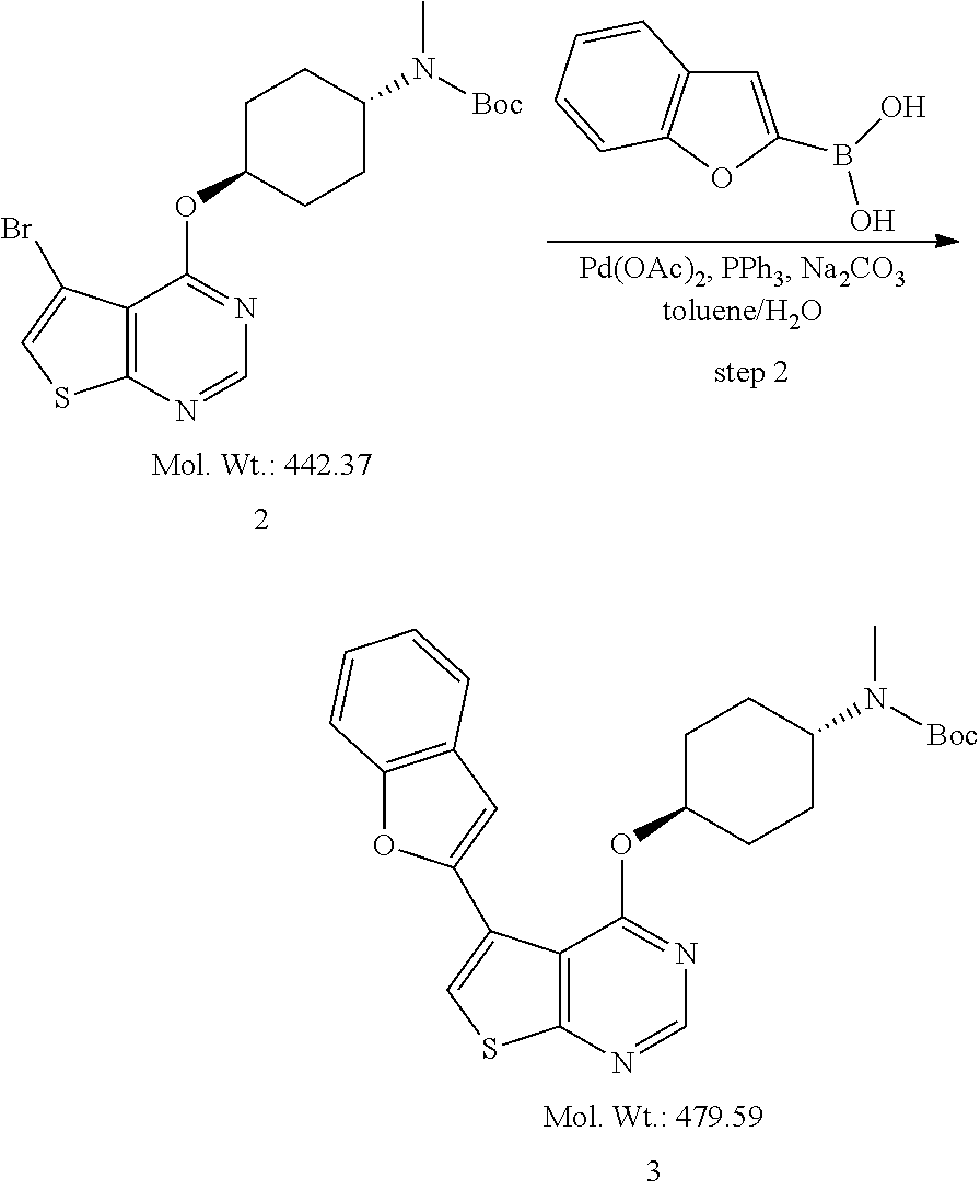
C12=C(N=CN=C1OC1CCC(N([Boc])C)CC1)SC=C2Br.C1=C(B(O)O)OC2=C1C=CC=C2.C12=C(N=CN=C1OC1CCC(N([Boc])C)CC1)SC=C2C1=CC2=C(O1)C=CC=C2
